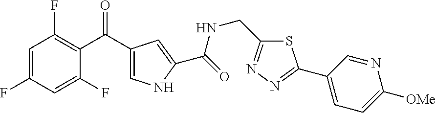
C1=C(F)C=C(F)C(C(C2=CNC(C(=O)NCC3=NN=C(C4=CC=C([OMe])N=C4)S3)=C2)=O)=C1F
